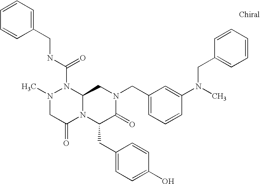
CN1CC(=O)N2C(N1C(NCC1=CC=CC=C1)=O)CN(CC1=CC=CC(N(C)CC3=CC=CC=C3)=C1)C(=O)C2CC1=CC=C(O)C=C1
